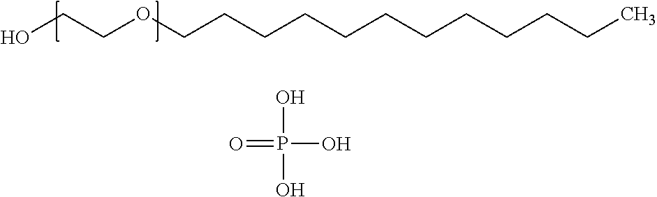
OCCOCCCCCCCCCCCC.O=P(O)(O)O
